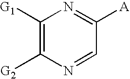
C1([G1])=C([G2])N=CC([A])=N1
